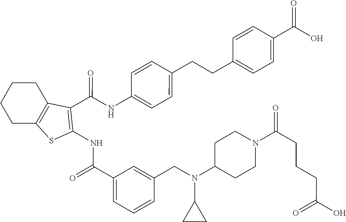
C1CC2=C(CC1)SC(NC(=O)C1=CC=CC(CN(C3CC3)C3CCN(C(CCCC(O)=O)=O)CC3)=C1)=C2C(NC1=CC=C(CCC2=CC=C(C(O)=O)C=C2)C=C1)=O
